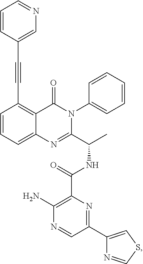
C1=CC=C2C(=C1C#CC1=CN=CC=C1)C(=O)N(C1=CC=CC=C1)C(C(C)NC(=O)C1=C(N)N=CC(C3=CSC=N3)=N1)=N2
